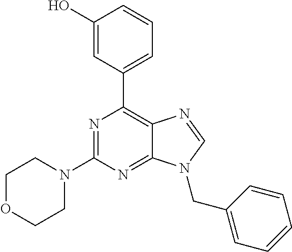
N1=C(N2CCOCC2)N=C2C(=C1C1=CC=CC(O)=C1)N=CN2CC1=CC=CC=C1
